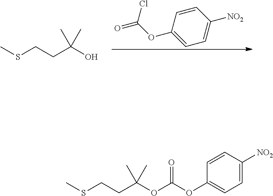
C1=CC(OC(Cl)=O)=CC=C1[NO2].CSCCC(O)(C)C.C1=C([NO2])C=CC(OC(OC(CCSC)(C)C)=O)=C1
